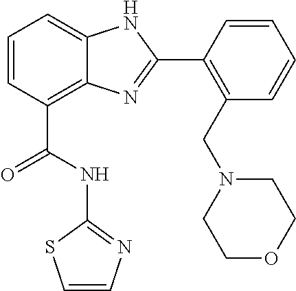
C1=CC(C(=O)NC2=NC=CS2)=C2C(=C1)NC(C1=C(CN3CCOCC3)C=CC=C1)=N2
